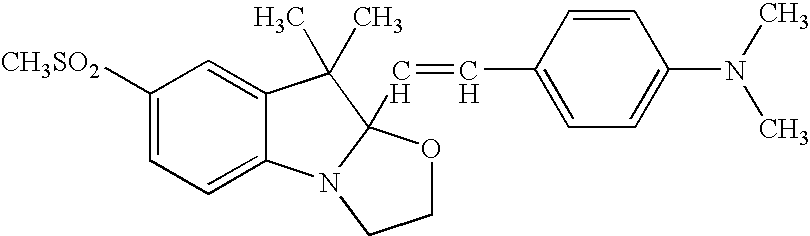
C1([CH3SO2])=CC=C2C(=C1)C(C)(C)C1(C=CC3=CC=C(N(C)C)C=C3)N2CCO1
